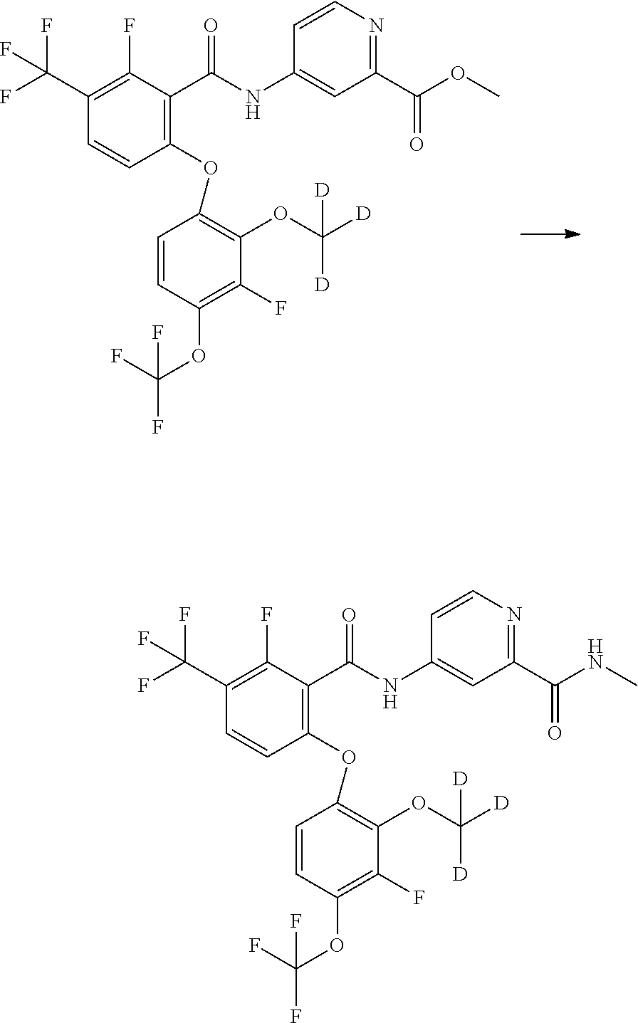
C1(C(F)(F)F)=C(F)C(C(=O)NC2=CC(C(OC)=O)=NC=C2)=C(OC2=C(OC([D])([D])[D])C(F)=C(OC(F)(F)F)C=C2)C=C1.C1(C(F)(F)F)=C(F)C(C(=O)NC2=CC(C(NC)=O)=NC=C2)=C(OC2=C(OC([D])([D])[D])C(F)=C(OC(F)(F)F)C=C2)C=C1
